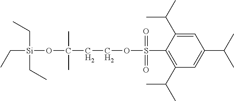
C1=C(C(C)C)C(S(OCCC(O[Si](CC)(CC)CC)(C)C)(=O)=O)=C(C(C)C)C=C1C(C)C
